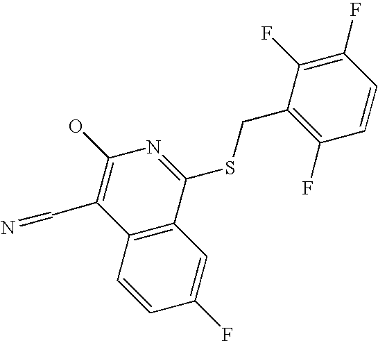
C12=C(C(SCC3=C(F)C=CC(F)=C3F)=NC(O)=C1C=N)C=C(F)C=C2
